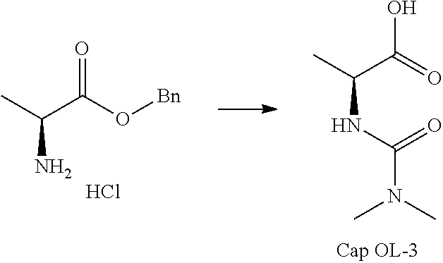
CC(C(O[Bn])=O)N.Cl.OC(=O)C(C)NC(N(C)C)=O
